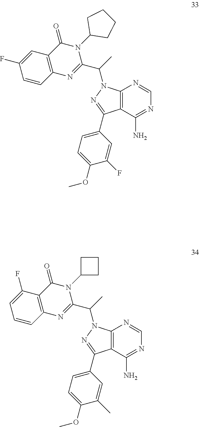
C12=C(C(N)=NC=N1)C(C1=CC=C(OC)C(C)=C1)=NN2C(C)C1=NC2=C(C(=O)N1C1CCC1)C(F)=CC=C2.C12=C(C(N)=NC=N1)C(C1=CC=C(OC)C(F)=C1)=NN2C(C)C1=NC2=C(C(=O)N1C1CCCC1)C=C(F)C=C2
